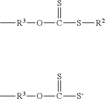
C[R3]OC(S[R2])=S.C[R3]OC([S-])=S
